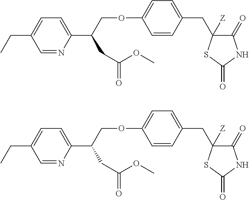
CCC1=CC=C(C(COC2=CC=C(CC3([Z])C(=O)NC(=O)S3)C=C2)CC(OC)=O)N=C1.CCC1=CC=C(C(COC2=CC=C(CC3([Z])C(=O)NC(=O)S3)C=C2)CC(OC)=O)N=C1
